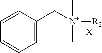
C1=C(C[N+]([R2])(C)C)C=CC=C1.[X-]
